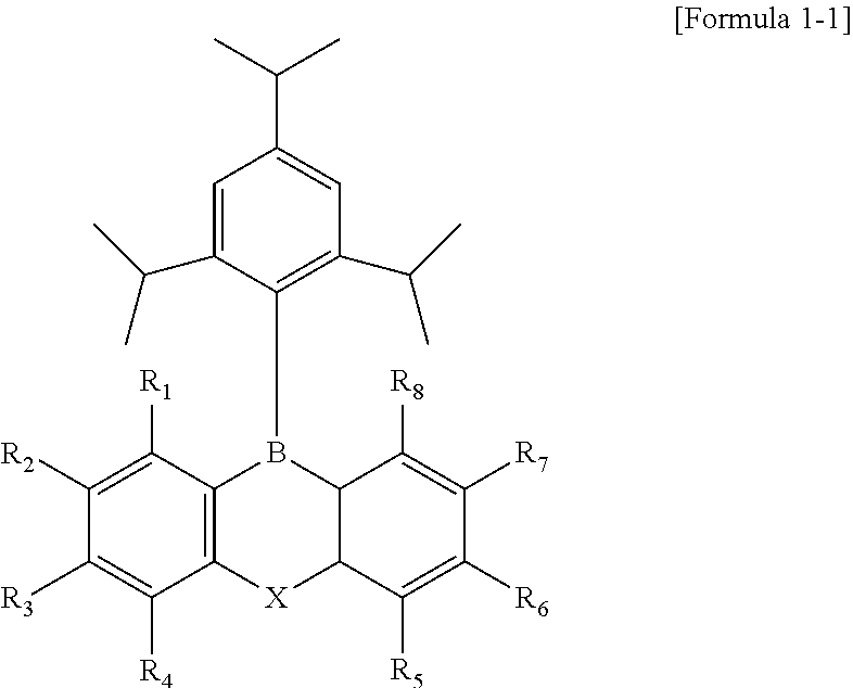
C1=C(C(C)C)C(B2C3=C([X]C4C2C([R8])=C([R7])C([R6])=C4[R5])C([R4])=C([R3])C([R2])=C3[R1])=C(C(C)C)C=C1C(C)C
